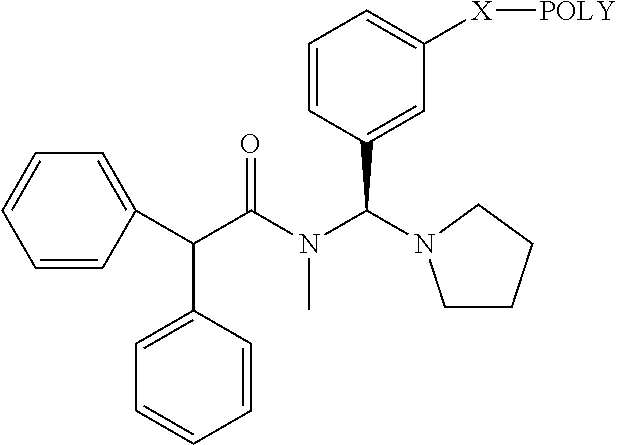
C1=CC(C(C(N(C(C2=CC([X][POLY])=CC=C2)N2CCCC2)C)=O)C2=CC=CC=C2)=CC=C1
